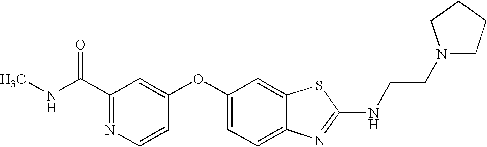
N1=C(C(=O)NC)C=C(OC2=CC=C3C(=C2)SC(NCCN2CCCC2)=N3)C=C1
